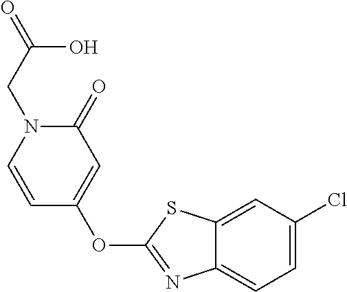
C12=CC(Cl)=CC=C1N=C(OC1=CC(=O)N(CC(O)=O)C=C1)S2
